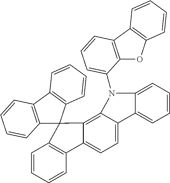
C1=CC=C2C(=C1)C1=CC=C3C(=C1N2C1=CC=CC2=C1OC1=C2C=CC=C1)C1(C2=C3C=CC=C2)C2=C(C3=C1C=CC=C3)C=CC=C2
